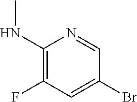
C1(NC)=C(F)C=C(Br)C=N1
